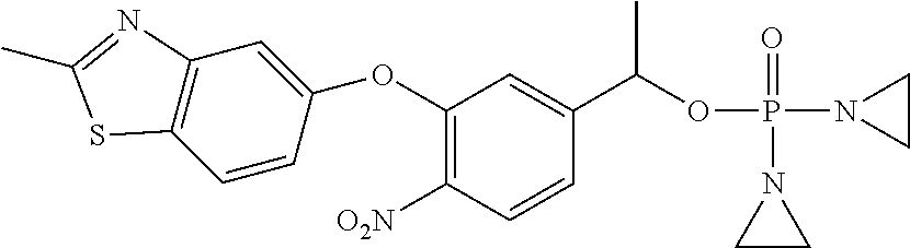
C1(OC2=CC3=C(C=C2)SC(C)=N3)=C([O2N])C=CC(C(OP(N2CC2)(=O)N2CC2)C)=C1
